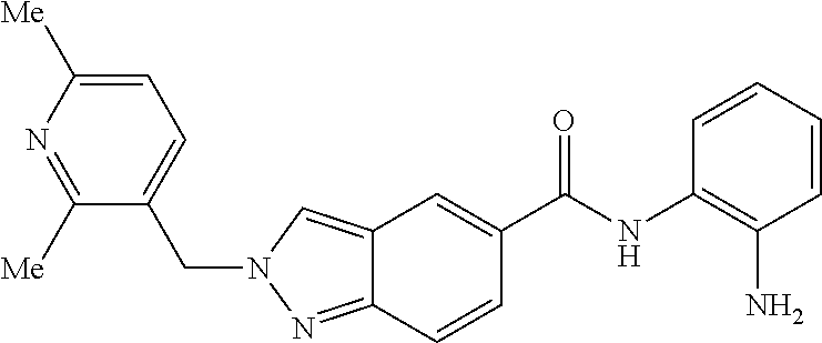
C12=CN(CC3=CC=C([Me])N=C3[Me])N=C1C=CC(C(NC1=C(N)C=CC=C1)=O)=C2
